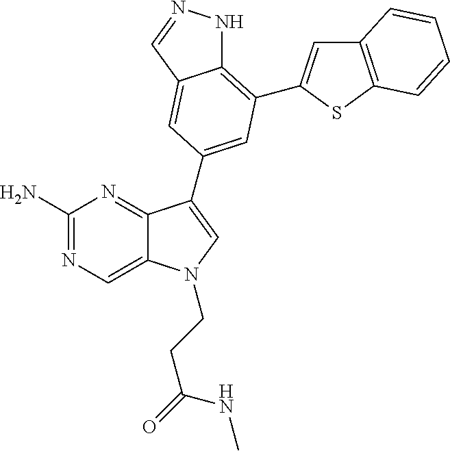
C1(N)=NC=C2C(=N1)C(C1=CC(C3=CC4=C(S3)C=CC=C4)=C3NN=CC3=C1)=CN2CCC(=O)NC
